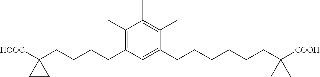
C1(C)=C(CCCCC2([HOOC])CC2)C=C(CCCCCCC([COOH])(C)C)C(C)=C1C
